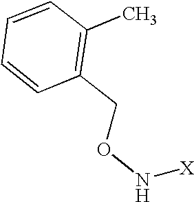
C1=CC=CC(CON[X])=C1C
